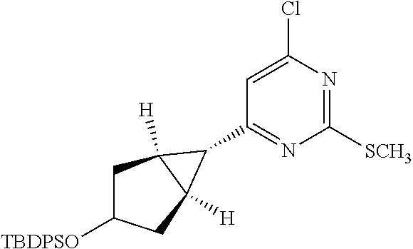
C1C([TBDPSO])CC2([H])C1([H])C2C1=NC([SCH3])=NC(Cl)=C1
